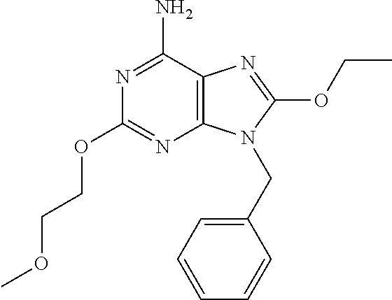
C12=C(C(N)=NC(OCCOC)=N1)N=C(OCC)N2CC1=CC=CC=C1
